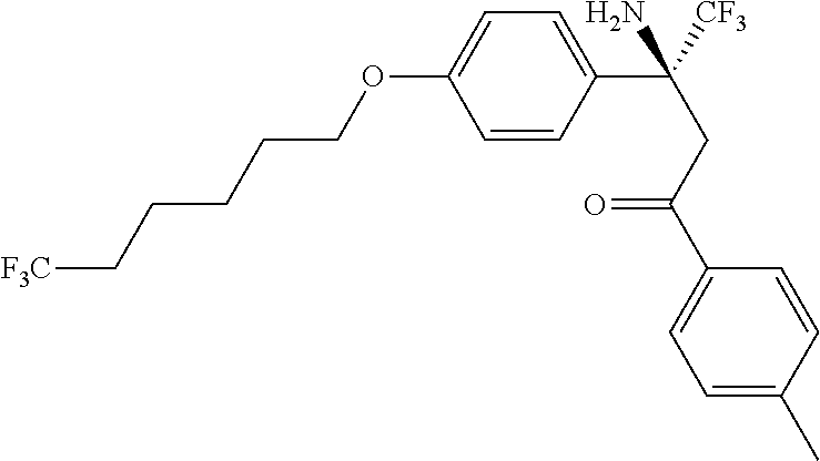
C1=CC(C([CF3])(N)CC(C2=CC=C(C)C=C2)=O)=CC=C1OCCCCC[F3C]
